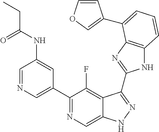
C1=NC=C(C2=NC=C3C(=C2F)C(C2=NC4=C(N2)C=CC=C4C2=COC=C2)=NN3)C=C1NC(CC)=O
